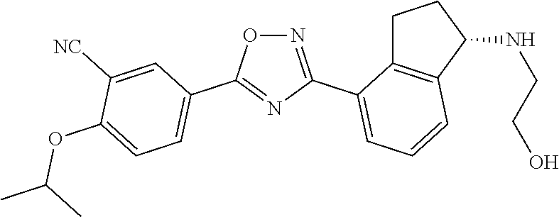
N1=C(C2=CC=CC3=C2CCC3NCCO)N=C(C2=CC=C(OC(C)C)C([NC])=C2)O1
